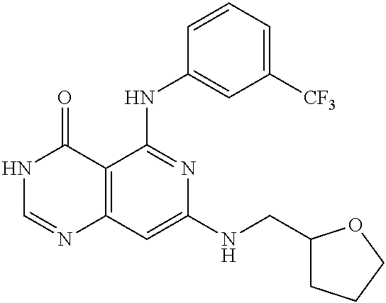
C12=C(C=C(NCC3CCCO3)N=C1NC1=CC([CF3])=CC=C1)N=CNC2=O
